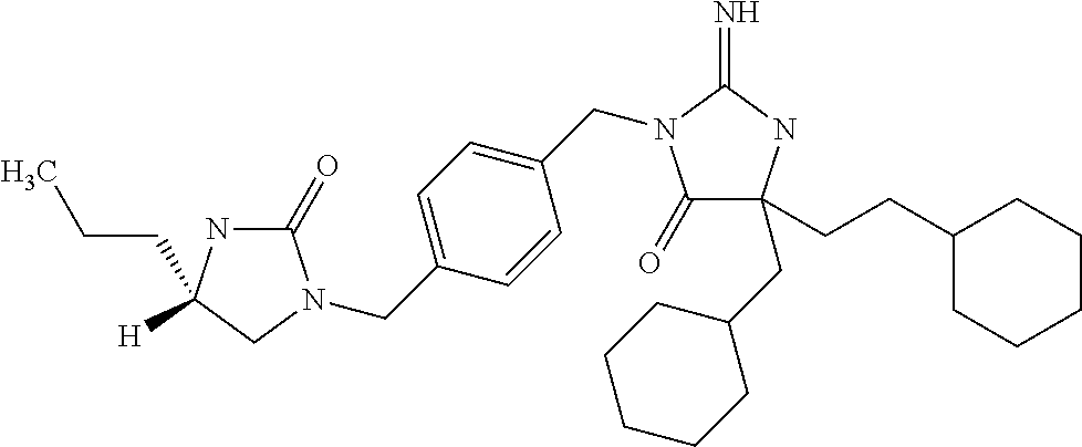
C1(=O)NC(CCC)([H])CN1CC1=CC=C(CN2C(=O)C(CC3CCCCC3)(CCC3CCCCC3)NC2=N)C=C1
